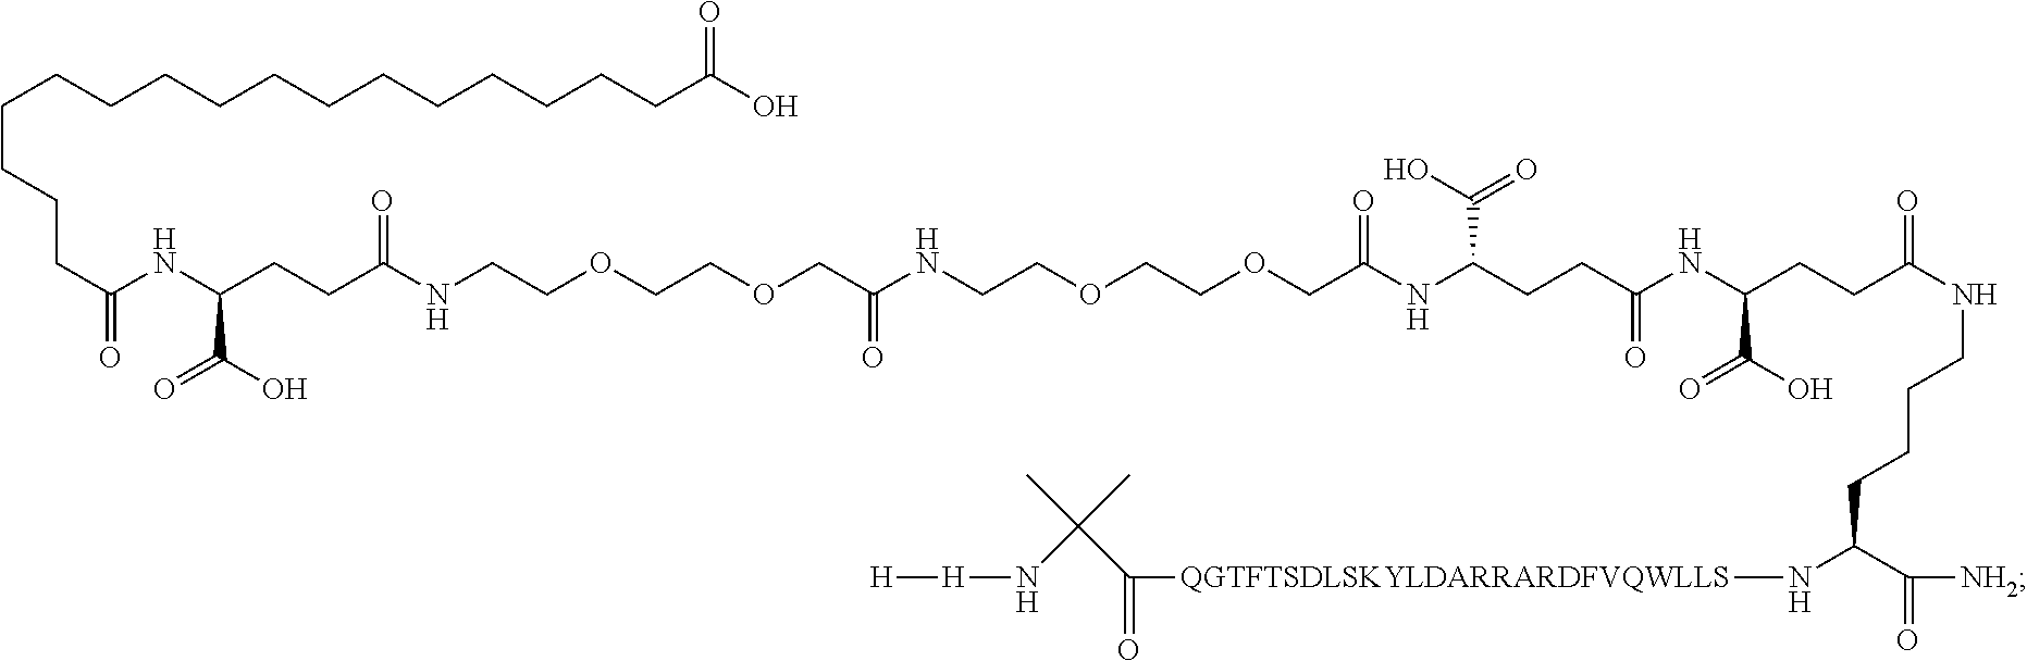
C(CCCCCCCCCCCCC(O)=O)CCCC(=O)NC(CCC(=O)NCCOCCOCC(NCCOCCOCC(NC(C(O)=O)CCC(NC(CCC(NCCCCC(C(=O)[NH2])N[QGTFTSDLSKYLDARRARDFVQWLLS]C(=O)C(C)(C)N[H][H])=O)C(O)=O)=O)=O)=O)C(O)=O
